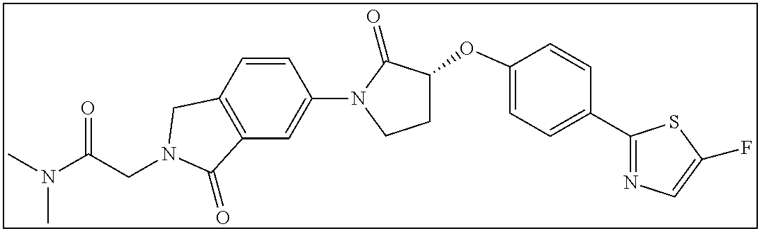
C(CN1CC2=C(C=C(N3C(=O)C(OC4=CC=C(C5=NC=C(F)S5)C=C4)CC3)C=C2)C1=O)(N(C)C)=O
